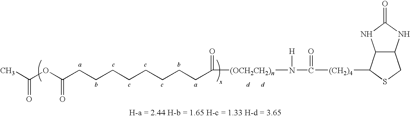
C12C(NC(=O)N1)CSC2[(CH2)4]C(=O)N([(OCH2CH2)n]C(CCCCCCCCC(OC(C)=O)=O)=O)[H]
